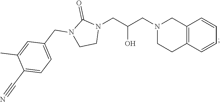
C12=C(C=CC=C1)CCN(CC(CN1C(=O)N(CC3=CC=C(C#N)C(C)=C3)CC1)O)C2
